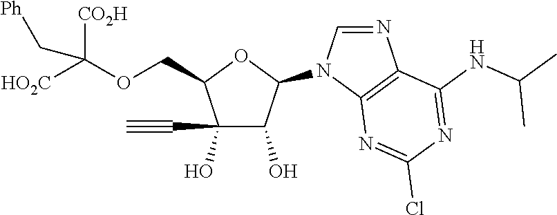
C(C1C(O)(C#C)C(O)C(N2C=NC3=C2N=C(Cl)N=C3NC(C)C)O1)OC([HO2C])([CO2H])C[Ph]
